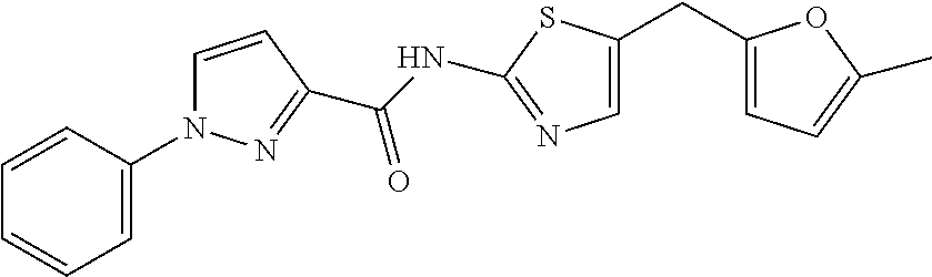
C1=CC(N2C=CC(C(NC3=NC=C(CC4=CC=C(C)O4)S3)=O)=N2)=CC=C1
